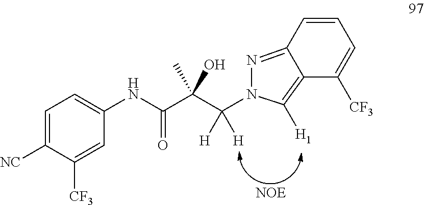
[NOE].C1=C([NC])C([CF3])=CC(NC(C(C(N2N=C3C(=C2[H1])C([CF3])=CC=C3)([H])[H])(C)O)=O)=C1
